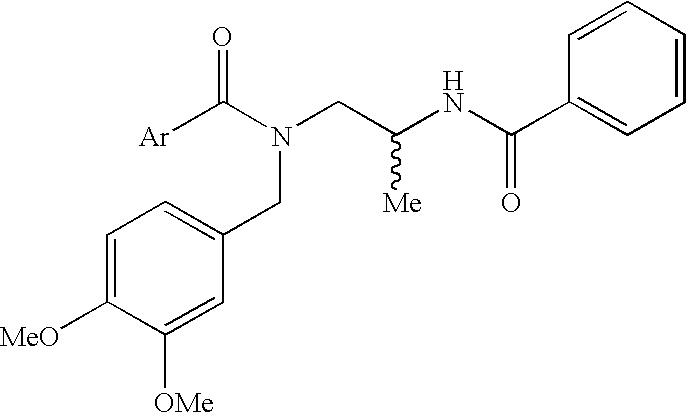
C1=C([MeO])C([OMe])=CC(CN(C([Ar])=O)CC(NC(C2=CC=CC=C2)=O)[Me])=C1
